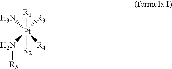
N[Pt](N[R5])([R3])([R4])([R1])[R2]
